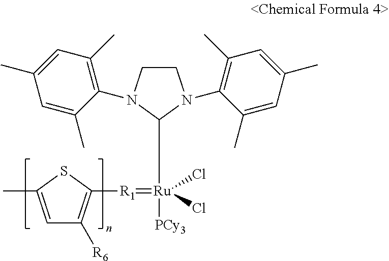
C1=C(C)SC([R1]=[Ru](C2N(C3=C(C)C=C(C)C=C3C)CCN2C2=C(C)C=C(C)C=C2C)([PCy3])(Cl)Cl)=C1[R6]
